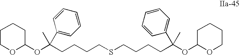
C(CCSCCCCC(OC1CCCCO1)(C)C1=CC=CC=C1)CC(OC1OCCCC1)(C1=CC=CC=C1)C
